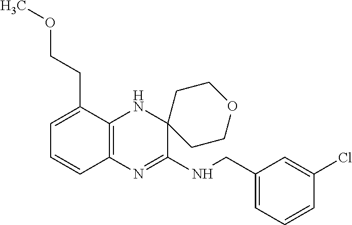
C1=C(CCOC)C2=C(C=C1)N=C(NCC1=CC=CC(Cl)=C1)C1(N2)CCOCC1
